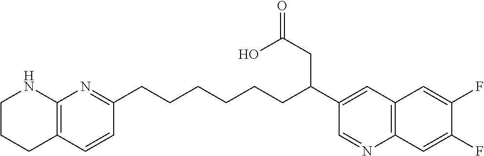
C1CCC2=C(N1)N=C(CCCCCCC(C1=CC3=C(N=C1)C=C(F)C(F)=C3)CC(=O)O)C=C2
